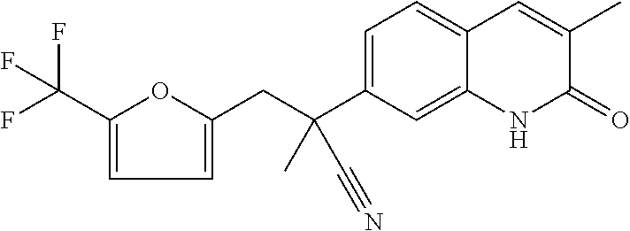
C1=C(CC(C2=CC=C3C(=C2)NC(=O)C(C)=C3)(C)C#N)OC(C(F)(F)F)=C1
